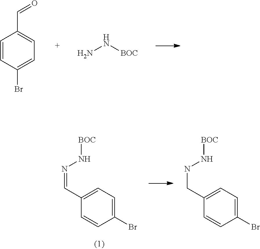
C1(Br)=CC=C(C=NN[BOC])C=C1.C1(Br)=CC=C(CNN[BOC])C=C1.C1=CC(Br)=CC=C1C=O.NN[BOC]
